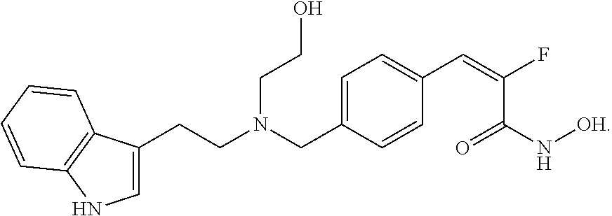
C1=C(CCN(CC2=CC=C(C=C(C(N[OH])=O)F)C=C2)CCO)C2=C(N1)C=CC=C2
